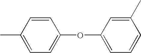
C1(C)=CC=C(OC2=CC=CC(C)=C2)C=C1
